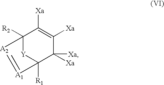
C1([Xa])=C([Xa])C2([R2])[Y]C([R1])(C1([Xa])[Xa])[A1]=[A2]2
